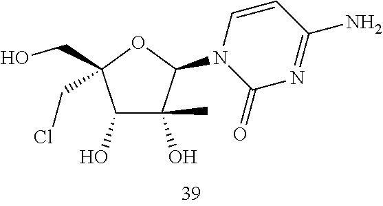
C1(O)C(O)(C)C(N2C(=O)N=C(N)C=C2)OC1(CO)CCl
